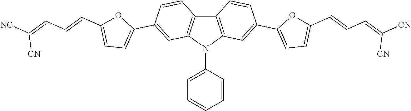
C12=C(N(C3=CC=CC=C3)C3=C1C=CC(C1=CC=C(C=CC=C([NC])[CN])O1)=C3)C=C(C1=CC=C(C=CC=C([CN])[CN])O1)C=C2
